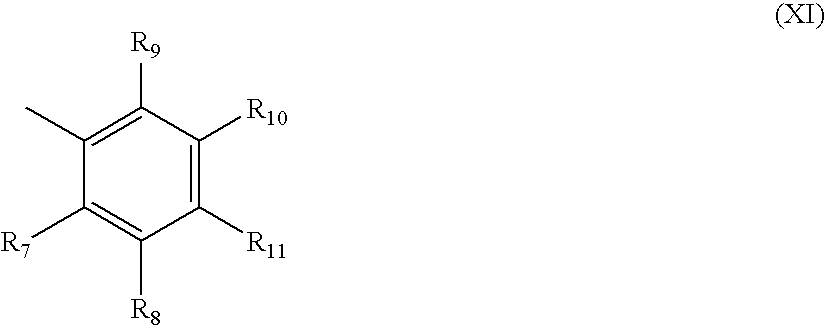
C1(C)=C([R9])C([R10])=C([R11])C([R8])=C1[R7]
